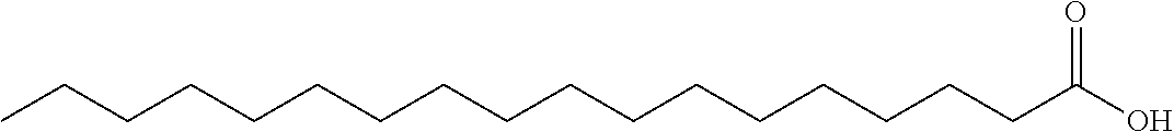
C(CCCCCCC(O)=O)CCCCCCCCCC
